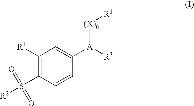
C1([R4])=C(S([R2])(=O)=O)C=CC([A]([R3])[(X)n][R1])=C1
